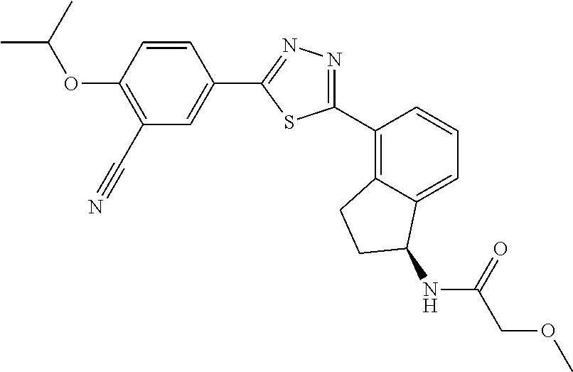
C1(C#N)=C(OC(C)C)C=CC(C2=NN=C(C3=C4C(=CC=C3)C(NC(=O)COC)CC4)S2)=C1
